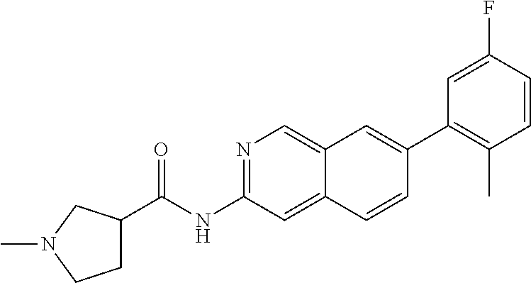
C1(C2=CC3=CN=C(NC(C4CCN(C)C4)=O)C=C3C=C2)=C(C)C=CC(F)=C1
